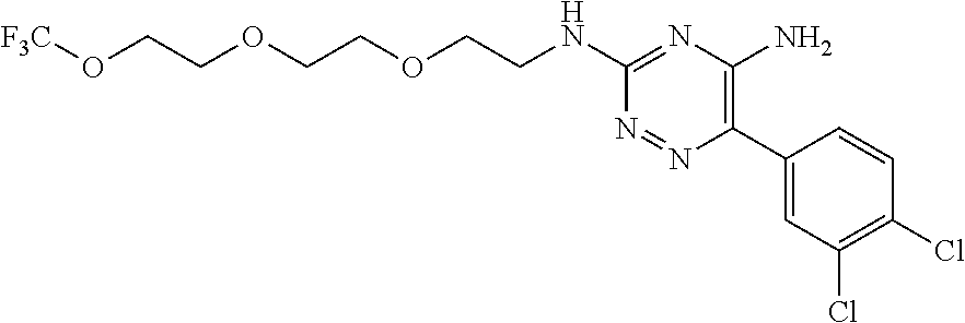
C1(NCCOCCOCCO[F3C])=NC(N)=C(C2=CC(Cl)=C(Cl)C=C2)N=N1
